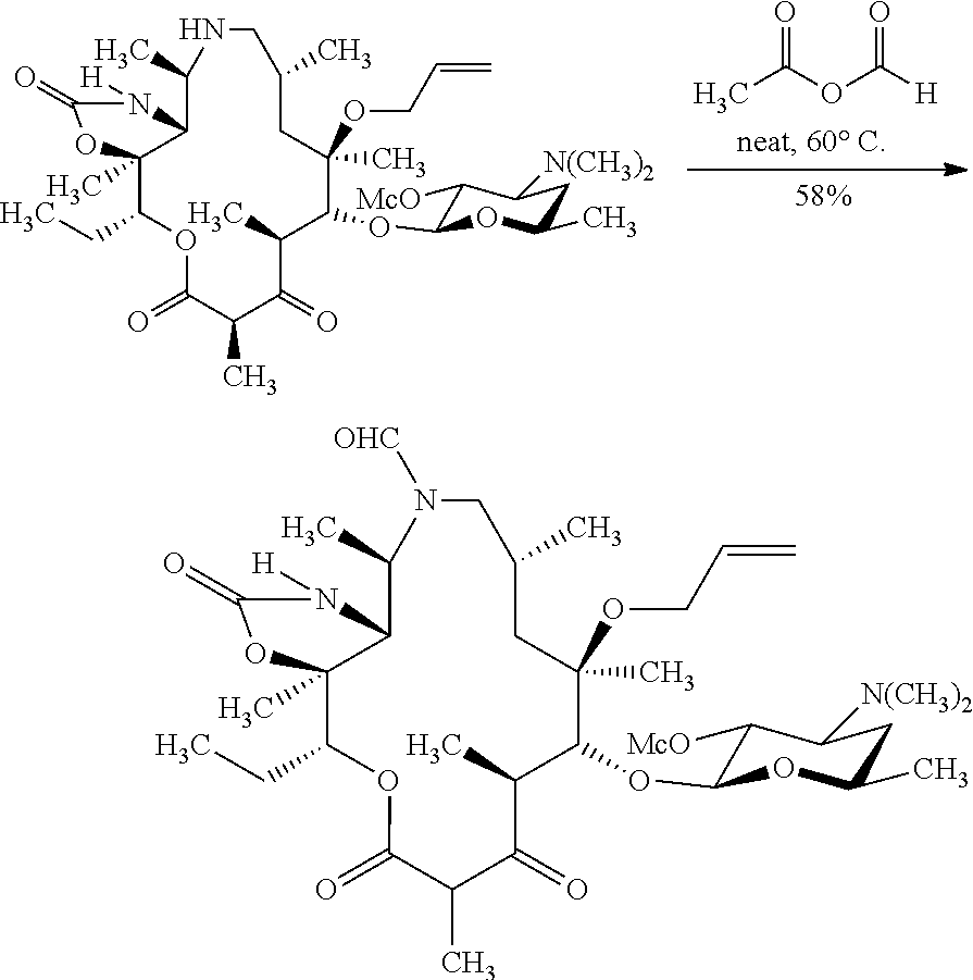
C1(C)C(=O)C(C)C(OC2C([McO])C([N(CH3)2])CC(C)O2)C(OCC=C)(C)CC(C)CN([OHC])C(C)C2C(C)(C(CC)OC1=O)OC(=O)N2[H].CC(OC([H])=O)=O.C1(C)C(=O)C(C)C(OC2C([McO])C([N(CH3)2])CC(C)O2)C(OCC=C)(C)CC(C)CNC(C)C2C(C)(C(CC)OC1=O)OC(=O)N2[H]
